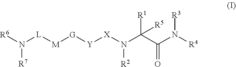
[R6]N([L][M][G][Y][X]N(C(C(N([R4])[R3])=O)([R1])[R5])[R2])[R7]
